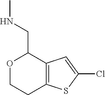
O1CCC2=C(C1CNC)C=C(Cl)S2
